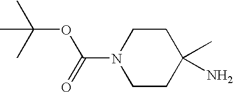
C1CN(C(=O)OC(C)(C)C)CCC1(C)N
